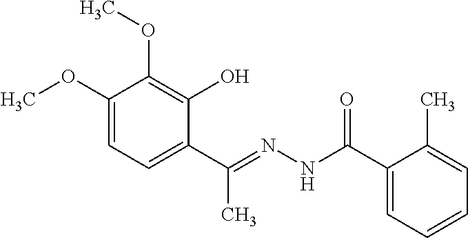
C1(OC)=CC=C(C(C)=NNC(=O)C2=CC=CC=C2C)C(O)=C1OC
